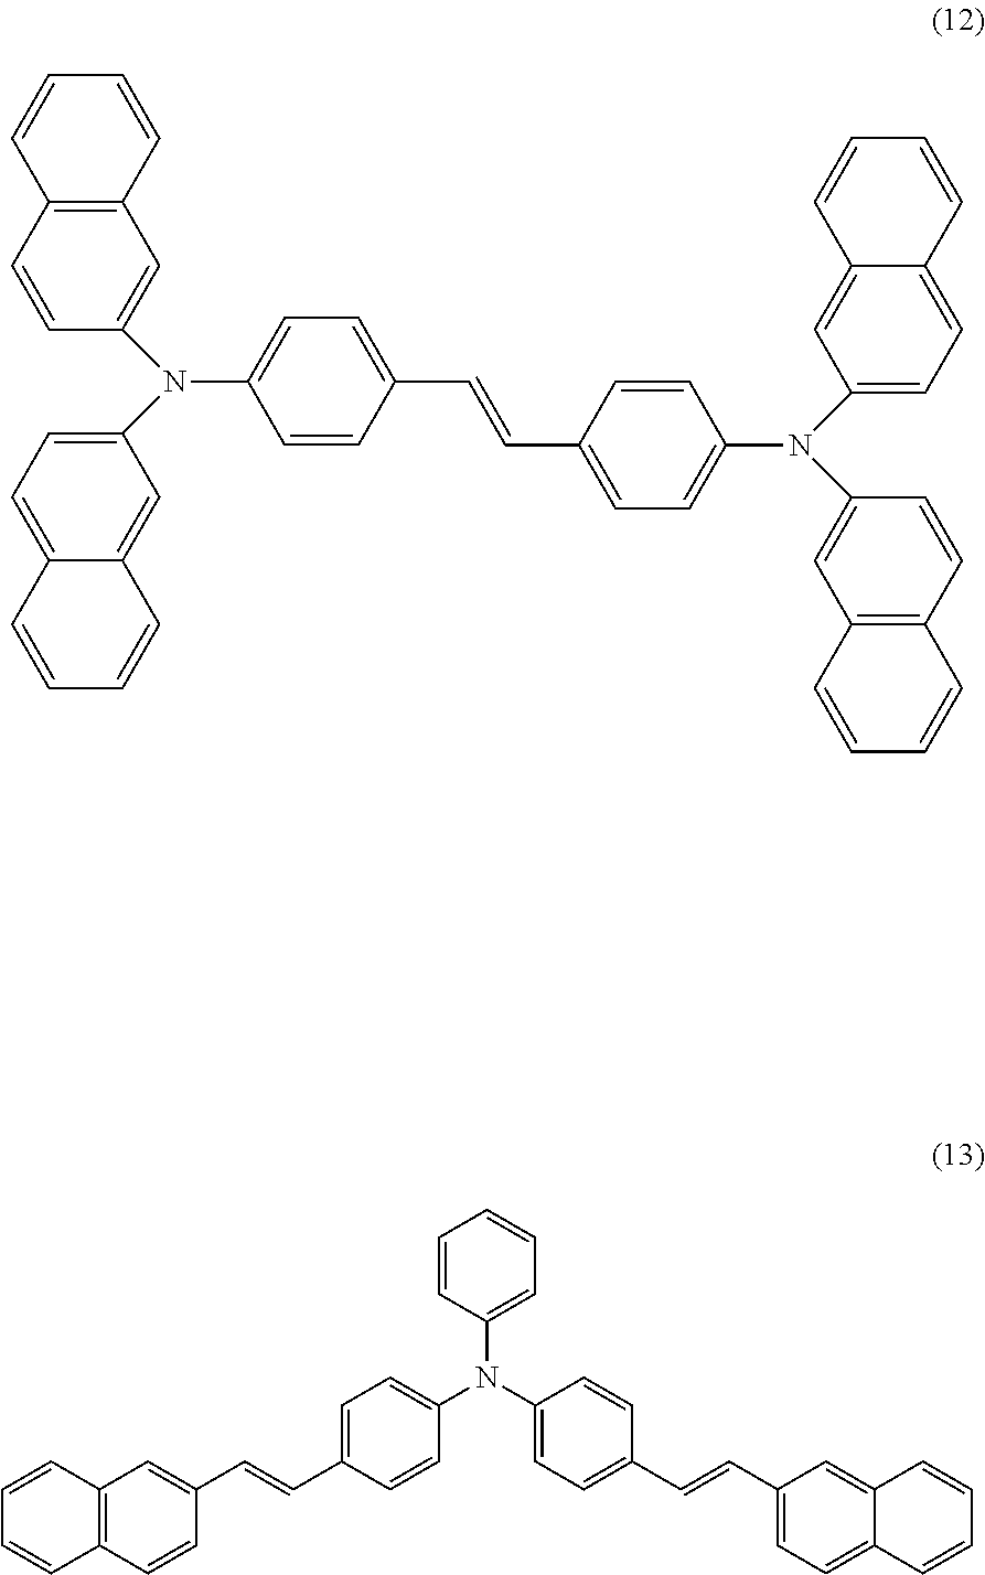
C1=C(C=CC2=CC=C(N(C3=CC4=C(C=C3)C=CC=C4)C3=CC=C4C(=C3)C=CC=C4)C=C2)C=CC(N(C2=CC3=C(C=C2)C=CC=C3)C2=CC=C3C(=C2)C=CC=C3)=C1.C1=CC(N(C2=CC=C(C=CC3=CC4=C(C=C3)C=CC=C4)C=C2)C2=CC=C(C=CC3=CC=C4C(=C3)C=CC=C4)C=C2)=CC=C1
